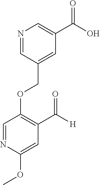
C(OC1=C(C([H])=O)C=C(OC)N=C1)C1=CC(C(O)=O)=CN=C1
